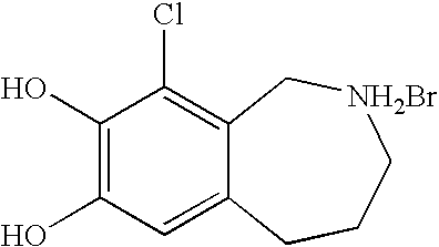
C1(O)=C(O)C=C2C(=C1Cl)C[NH2Br]CCC2
